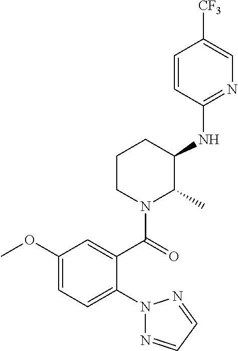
N1(C2=CC=C(OC)C=C2C(N2C(C)C(NC3=NC=C([CF3])C=C3)CCC2)=O)N=CC=N1
